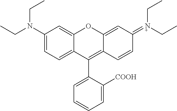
C1(N(CC)CC)=CC=C2C(=C1)OC1=CC(=[N+](CC)CC)C=CC1=C2C1=CC=CC=C1[COOH]
